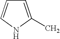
CC1=CC=CN1
